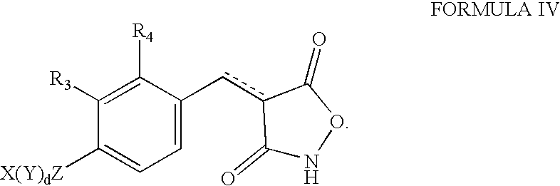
C1=C(cc2C(=O)NOC2=O)C([R4])=C([R3])C([X(Y)dZ])=C1
